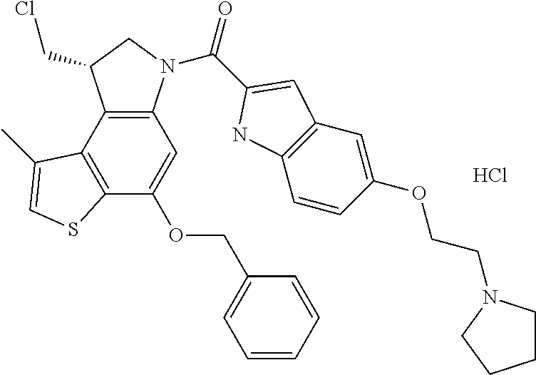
C12=C(C3=C(C(OCC4=CC=CC=C4)=C1)SC=C3C)C(CCl)CN2C(=O)C1=CC2=C(C=CC(OCCN3CCCC3)=C2)N1.Cl
